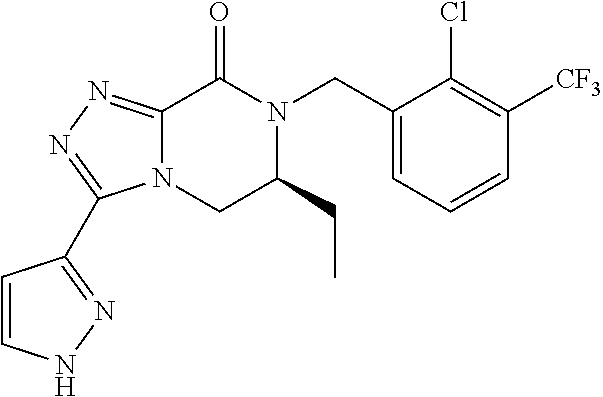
C12=NN=C(C3=NNC=C3)N1CC(CC)N(CC1=CC=CC([CF3])=C1Cl)C2=O
